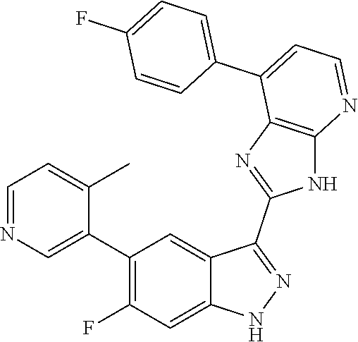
C1=NC=C(C2=C(F)C=C3C(=C2)C(C2=NC4=C(N2)N=CC=C4C2=CC=C(F)C=C2)=NN3)C(C)=C1
